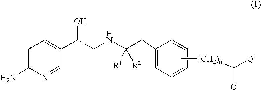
C1=C(N)N=CC(C(CNC(CC2=CC=CC=C2)([R1])[R2])O)=C1.C[(CH2)n]C([Q1])=O
